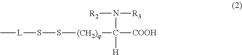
C[L]SS[(CH2)q]C([COOH])(N([R2])[R3])[H]
